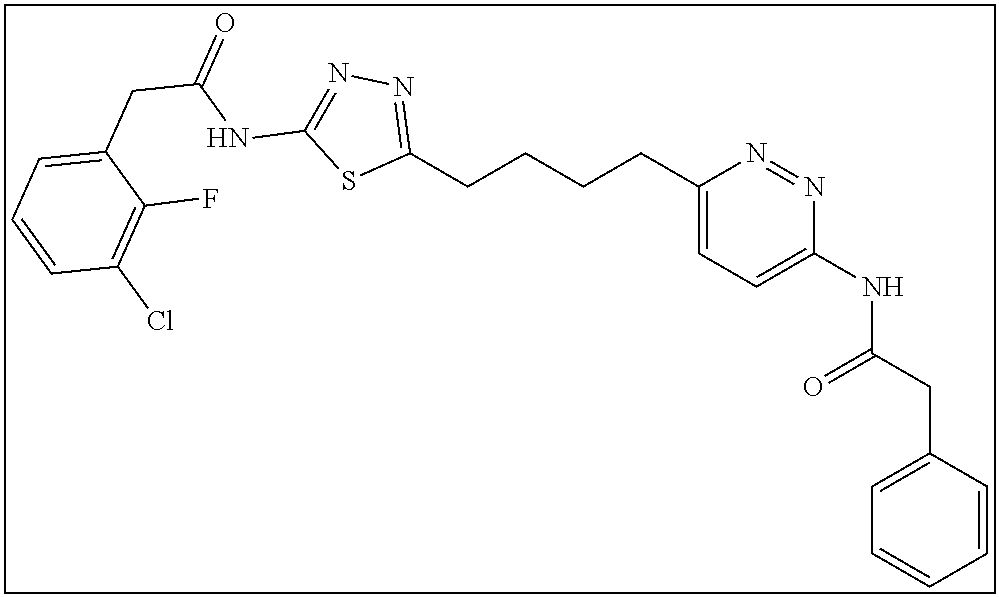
C1(CCCCC2=CC=C(NC(CC3=CC=CC=C3)=O)N=N2)=NN=C(NC(CC2=CC=CC(Cl)=C2F)=O)S1
